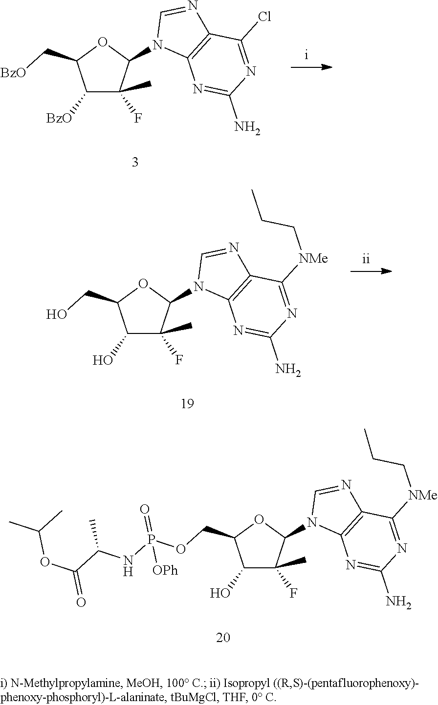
C1([BzO])C(F)(C)C(N2C3=C(N=C2)C(Cl)=NC(N)=N3)OC1C[BzO].C1(O)C(F)(C)C(N2C3=C(N=C2)C([NMe]CCC)=NC(N)=N3)OC1COP(NC(C(OC(C)C)=O)C)(=O)[OPh].C1(O)C(F)(C)C(N2C3=C(N=C2)C([NMe]CCC)=NC(N)=N3)OC1CO
